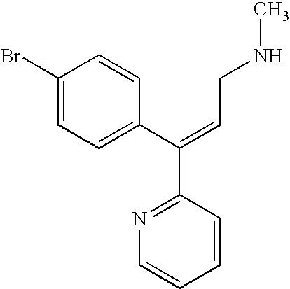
C1(Br)=CC=C(C(=CCNC)C2=NC=CC=C2)C=C1
